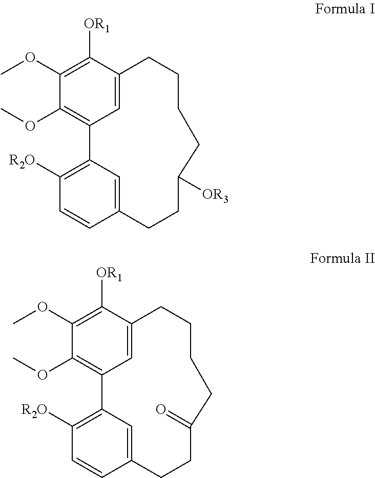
C1(OC)=C([OR1])C2=CC(=C1OC)C1=C([R2O])C=CC(=C1)CCC([OR3])CCCC2.C1(OC)=C([OR1])C2=CC(=C1OC)C1=C([R2O])C=CC(=C1)CCC(=O)CCCC2
